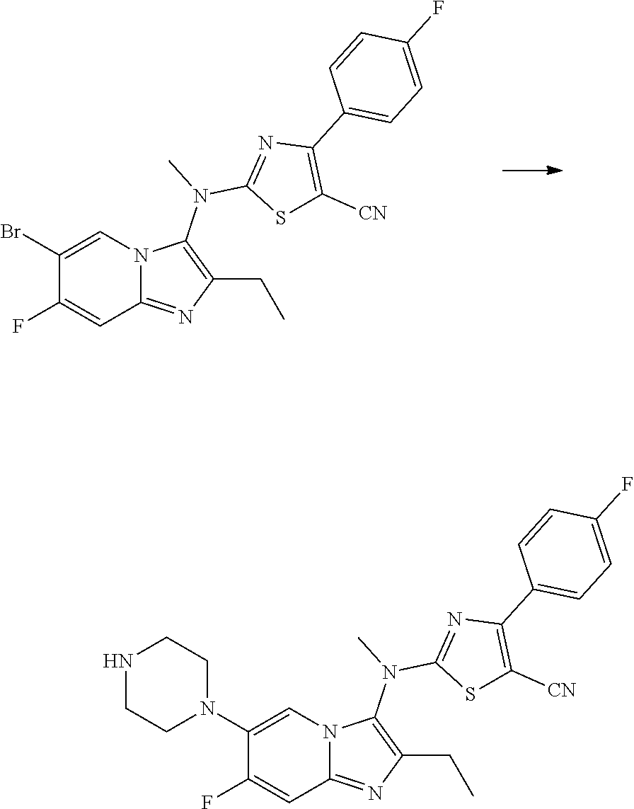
C1(F)=CC2=NC(CC)=C(N(C)C3=NC(C4=CC=C(F)C=C4)=C([CN])S3)N2C=C1N1CCNCC1.C1(F)=CC2=NC(CC)=C(N(C)C3=NC(C4=CC=C(F)C=C4)=C([CN])S3)N2C=C1Br
